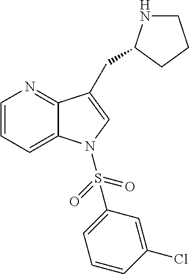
C1=CC=C2C(=N1)C(CC1NCCC1)=CN2S(=O)(=O)C1=CC=CC(Cl)=C1
